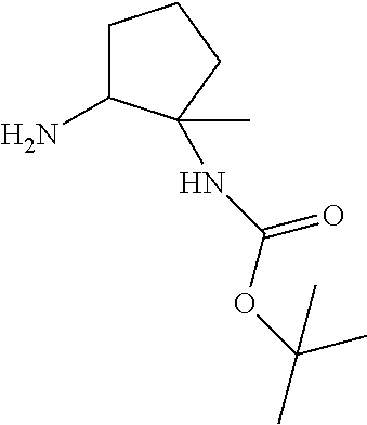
C1C(N)C(C)(NC(OC(C)(C)C)=O)CC1
